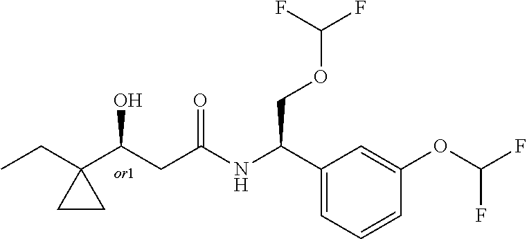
C1(C(CC(=O)NC(C2=CC=CC(OC(F)F)=C2)COC(F)F)O)(CC)CC1
